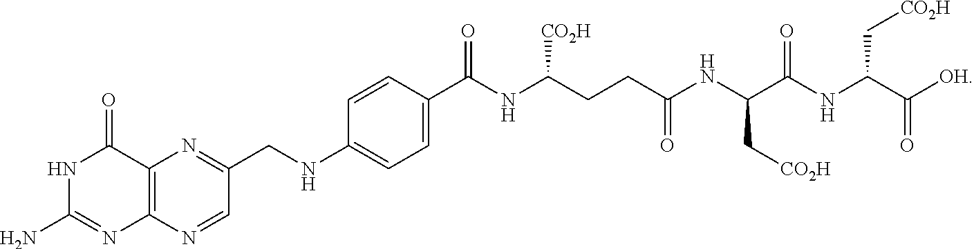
N1C(N)=NC2=C(C1=O)N=C(CNC1=CC=C(C(NC(CCC(NC(C(NC(C([OH])=O)C[CO2H])=O)C[CO2H])=O)[CO2H])=O)C=C1)C=N2
